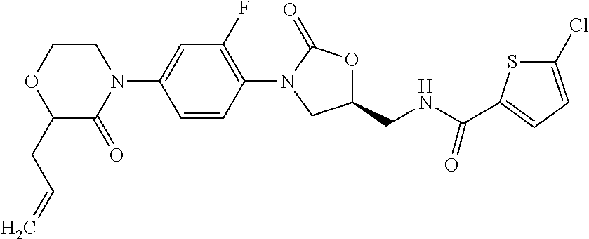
C1(F)=C(N2C(=O)OC(CNC(C3=CC=C(Cl)S3)=O)C2)C=CC(N2CCOC(CC=C)C2=O)=C1
